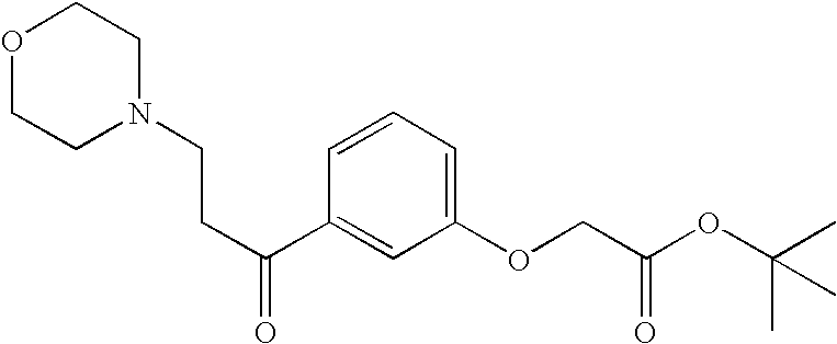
O1CCN(CCC(=O)C2=CC(OCC(OC(C)(C)C)=O)=CC=C2)CC1
